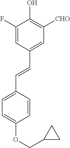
C1=C(C=CC2=CC([CHO])=C(O)C(F)=C2)C=CC(OCC2CC2)=C1
